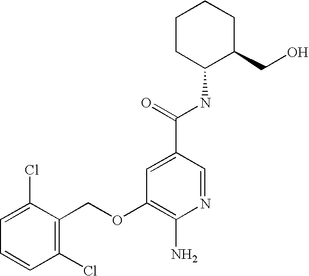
C1=C(Cl)C(COC2=C(N)N=CC(C(=O)NC3C(CO)CCCC3)=C2)=C(Cl)C=C1
